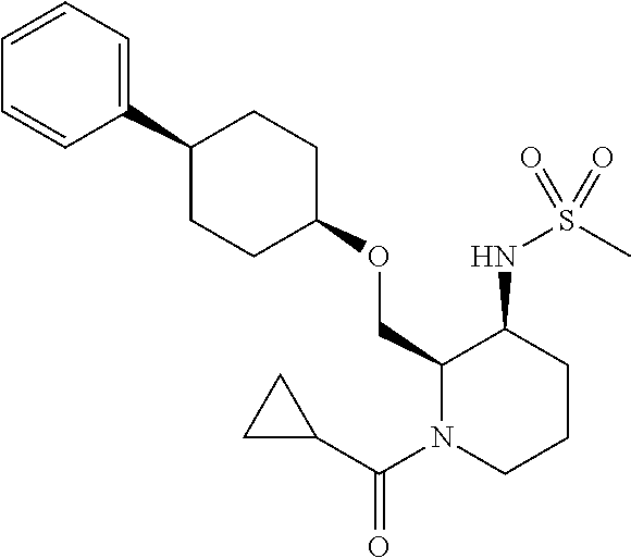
C1=CC=C(C2CCC(OCC3N(C(C4CC4)=O)CCCC3NS(C)(=O)=O)CC2)C=C1
